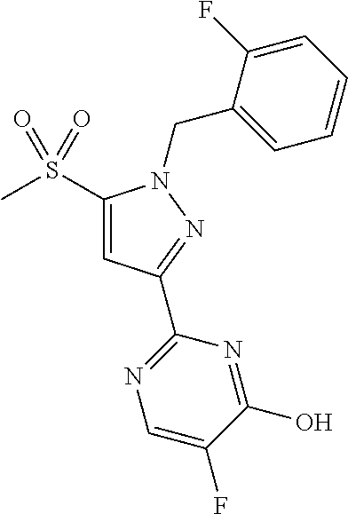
S(C1=CC(C2=NC=C(F)C(O)=N2)=NN1CC1=CC=CC=C1F)(C)(=O)=O
